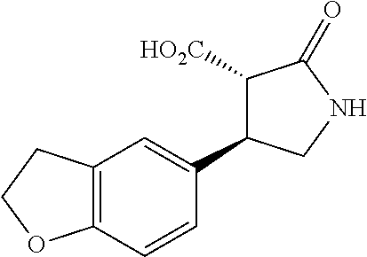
C12=C(C=CC(C3C([HO2C])C(=O)NC3)=C1)OCC2
